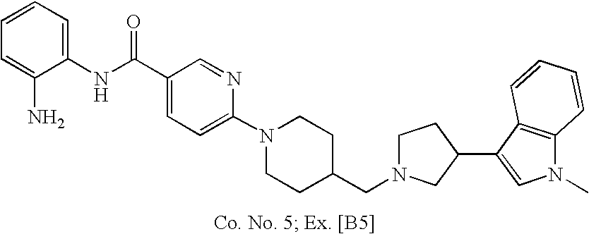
C1=CC=C(NC(C2=CC=C(N3CCC(CN4CCC(C5=CN(C)C6=C5C=CC=C6)C4)CC3)N=C2)=O)C(N)=C1
